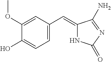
C1(=CC2=CC=C(O)C(OC)=C2)NC(=O)N=C1N
